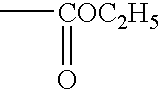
C[COC2H5]=O
